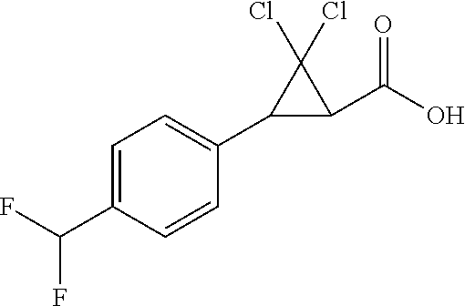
C1(C(O)=O)C(Cl)(Cl)C1C1=CC=C(C(F)F)C=C1
